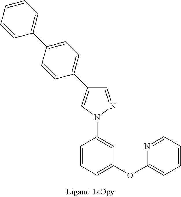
C1=CC=C(OC2=CC=CC=N2)C=C1N1N=CC(C2=CC=C(C3=CC=CC=C3)C=C2)=C1
